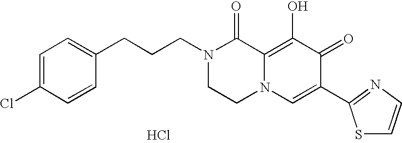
C1(CCCN2CCN3C(=C(O)C(=O)C(C4=NC=CS4)=C3)C2=O)=CC=C(Cl)C=C1.Cl
